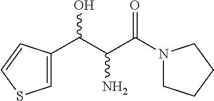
C1=C(C(C(C(N2CCCC2)=O)N)O)C=CS1
